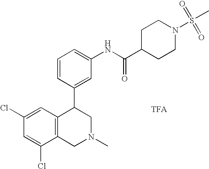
C1(Cl)=CC(Cl)=CC2=C1CN(C)CC2C1=CC(NC(=O)C2CCN(S(=O)(=O)C)CC2)=CC=C1
